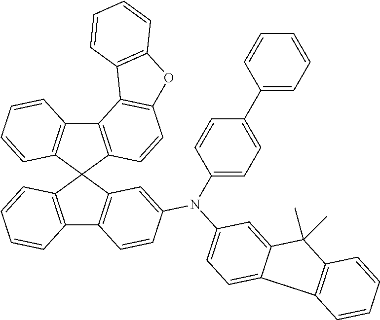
C12=C(C3(C4=C1C=CC=C4)C1=C(C4=C3C=C(N(C3=CC=C5C(=C3)C(C)(C)C3=C5C=CC=C3)C3=CC=C(C5=CC=CC=C5)C=C3)C=C4)C=CC=C1)C=CC1=C2C2=C(O1)C=CC=C2
